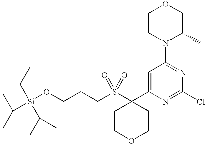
C(S(C1(C2=CC(N3C(C)COCC3)=NC(Cl)=N2)CCOCC1)(=O)=O)CCO[Si](C(C)C)(C(C)C)C(C)C
